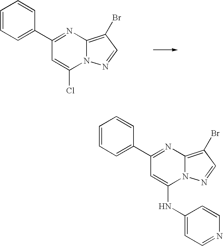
C1(C2=NC3=C(Br)C=NN3C(Cl)=C2)=CC=CC=C1.C1(C2=NC3=C(Br)C=NN3C(NC3=CC=NC=C3)=C2)=CC=CC=C1
